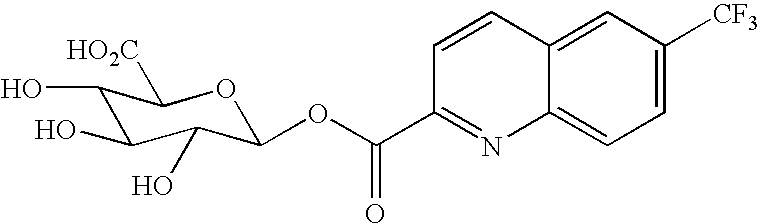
C12=CC([CF3])=CC=C1N=C(C(OC1OC([HO2C])C(O)C(O)C1O)=O)C=C2
